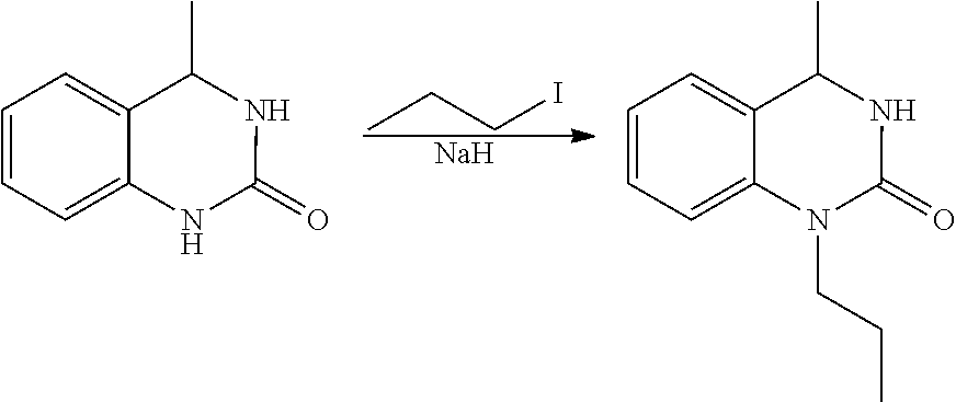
CCCI.[Na].C1=CC=C2C(=C1)C(C)NC(=O)N2CCC.C1=CC=C2C(=C1)C(C)NC(=O)N2
